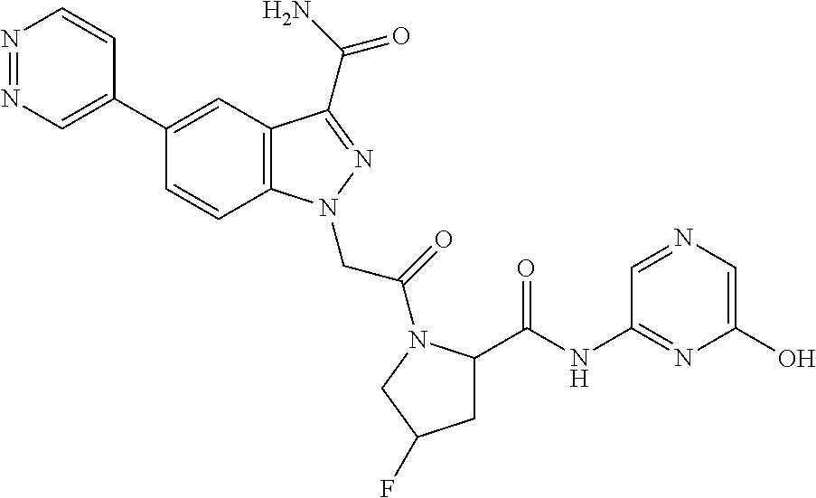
N1=NC=C(C2=CC3=C(C=C2)N(CC(=O)N2C(C(NC4=NC(O)=CN=C4)=O)CC(F)C2)N=C3C(N)=O)C=C1
